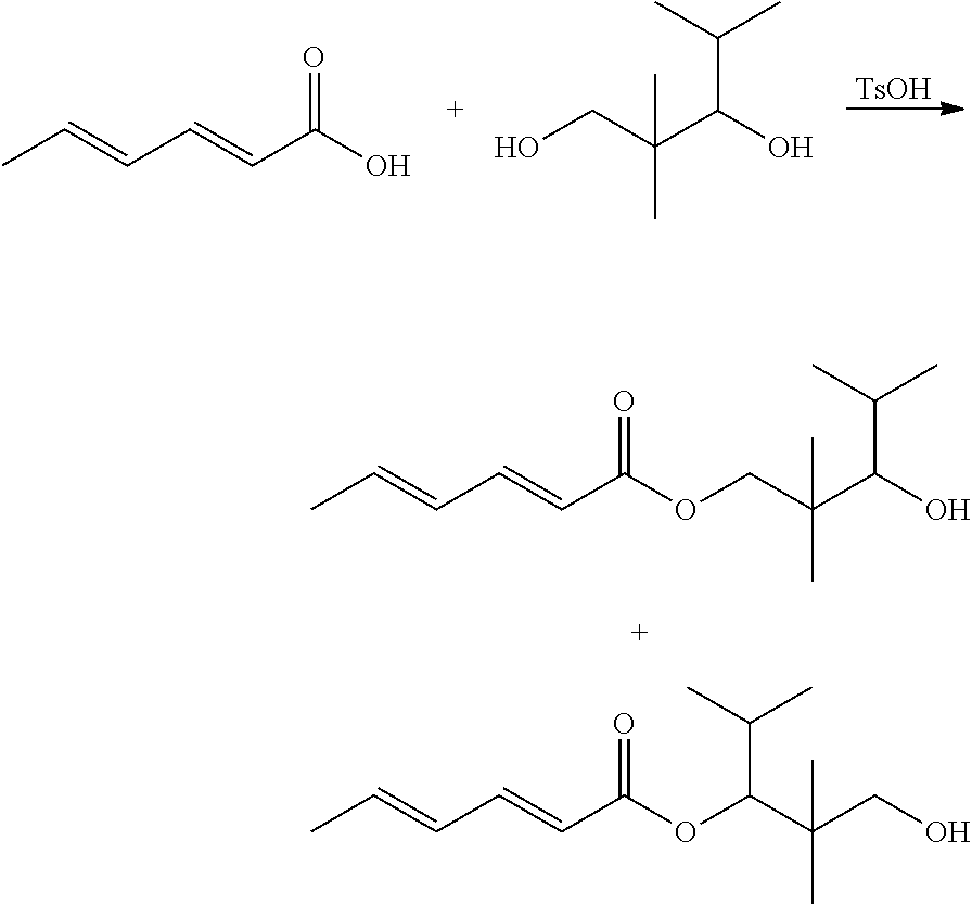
CC=CC=CC(O)=O.OCC(C(O)C(C)C)(C)C.[TsOH].O(CC(C(O)C(C)C)(C)C)C(C=CC=CC)=O.O(C(C(CO)(C)C)C(C)C)C(C=CC=CC)=O
